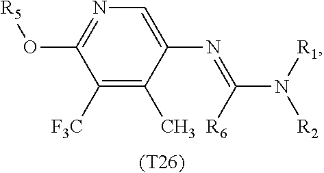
C1([F3C])=C(C)C(N=C(N([R1])[R2])[R6])=CN=C1O[R5].[(T26)]
